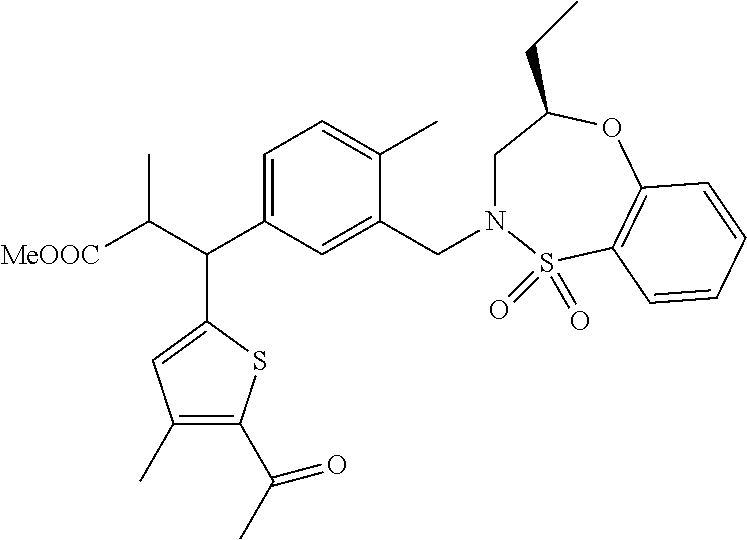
C1=C(C(C([MeOOC])C)C2=CC(C)=C(C(C)=O)S2)C=C(CN2CC(CC)OC3=C(S2(=O)=O)C=CC=C3)C(C)=C1
